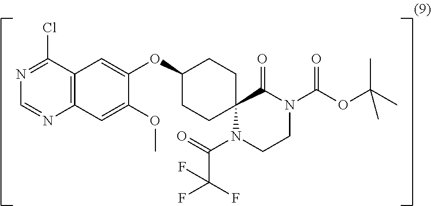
C1(OC2=CC3=C(C=C2OC)N=CN=C3Cl)CCC2(CC1)N(C(=O)C(F)(F)F)CCN(C(OC(C)(C)C)=O)C2=O
